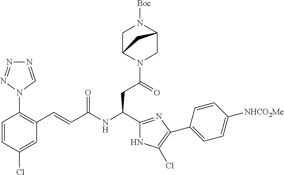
C1=CC(Cl)=CC(C=CC(NC(C2=NC(C3=CC=C([NHCO2Me])C=C3)=C(Cl)N2)CC(N2CC3N([Boc])CC2C3)=O)=O)=C1N1C=NN=N1
